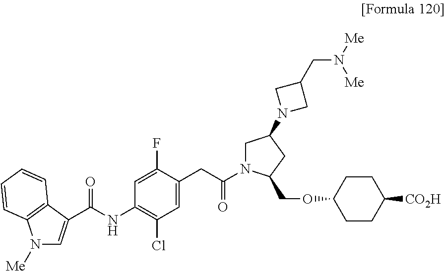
N1([Me])C=C(C(NC2=C(Cl)C=C(CC(=O)N3CC(N4CC(CN([Me])[Me])C4)CC3COC3CCC([CO2H])CC3)C(F)=C2)=O)C2=C1C=CC=C2
